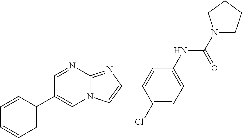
C1=NC2=NC(C3=CC(NC(N4CCCC4)=O)=CC=C3Cl)=CN2C=C1C1=CC=CC=C1
